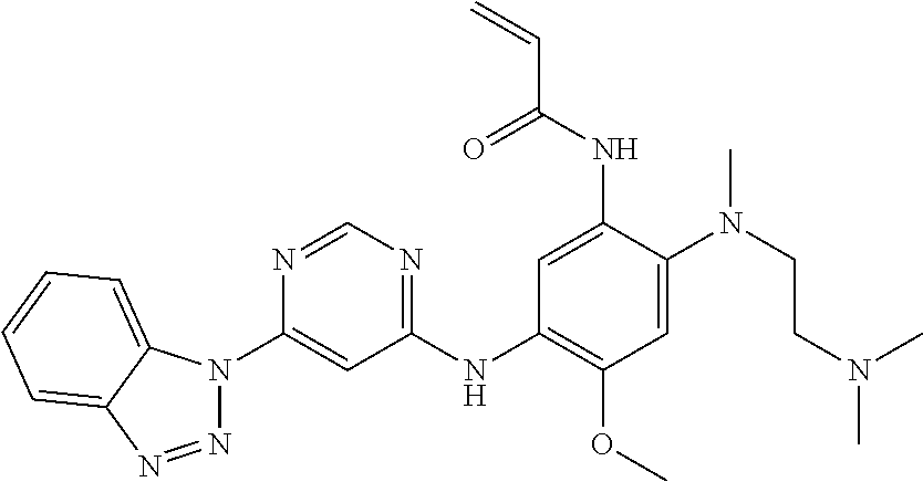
C1(N2N=NC3=CC=CC=C23)=CC(NC2=C(OC)C=C(N(CCN(C)C)C)C(NC(C=C)=O)=C2)=NC=N1
